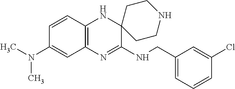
C12=C(N=C(NCC3=CC=CC(Cl)=C3)C3(N1)CCNCC3)C=C(N(C)C)C=C2
